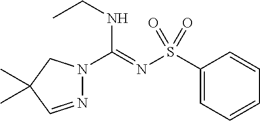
N1=CC(C)(C)CN1C(=NS(C1=CC=CC=C1)(=O)=O)NCC
